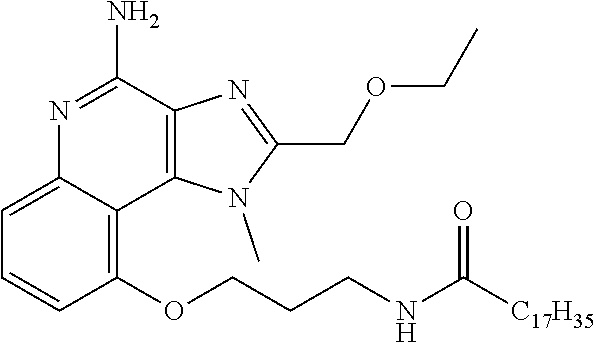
C1(OCCCNC([C17H35])=O)=C2C(=CC=C1)N=C(N)C1=C2N(C)C(COCC)=N1
